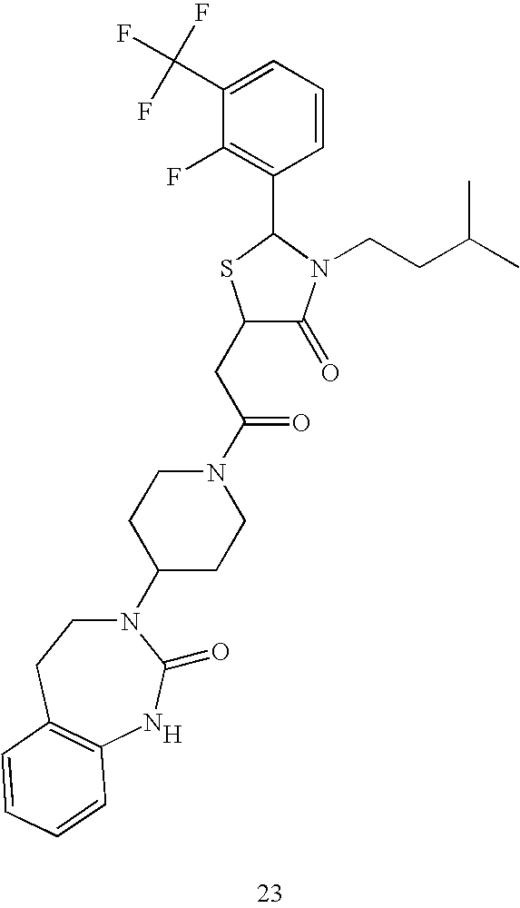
C1(CC(N2CCC(N3CCC4=C(NC3=O)C=CC=C4)CC2)=O)C(=O)N(CCC(C)C)C(C2=C(F)C(C(F)(F)F)=CC=C2)S1.[H]
